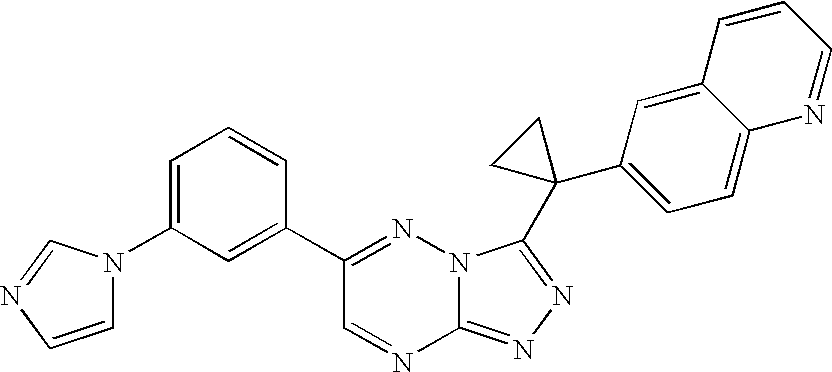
C12=NN=C(C3(C4=CC=C5C(=C4)C=CC=N5)CC3)N1N=C(C1=CC(N3C=CN=C3)=CC=C1)C=N2
